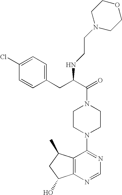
C(N1CCN(C2=NC=NC3=C2C(C)CC3O)CC1)(C(CC1=CC=C(Cl)C=C1)NCCN1CCOCC1)=O
